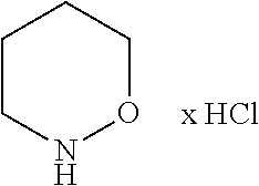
C1CNOCC1
